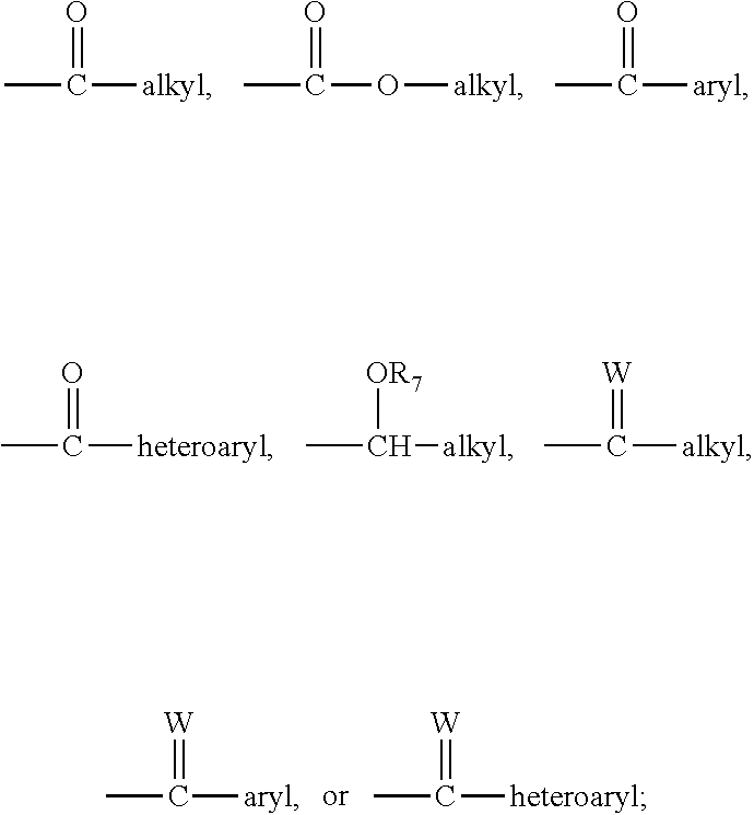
CC([aryl])=[W].CC([heteroaryl])=[W].CC([alkyl])=O.CC(O[alkyl])=O.CC([aryl])=O.CC([heteroaryl])=O.CC([alkyl])[OR7].CC([alkyl])=[W]
